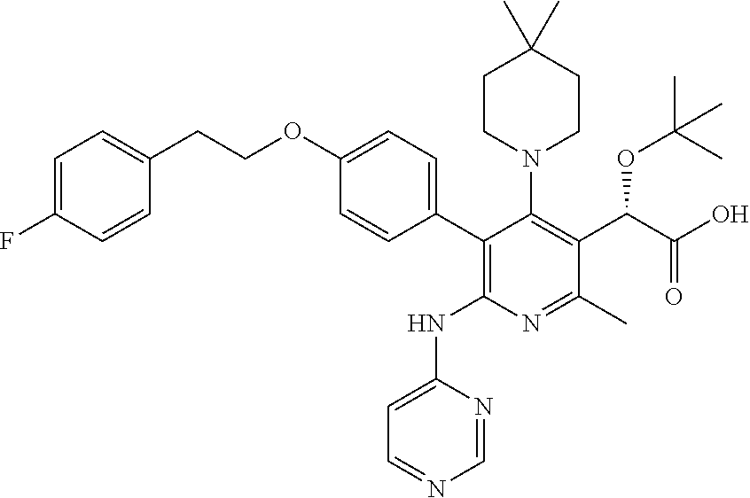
C1CN(C2=C(C(C(O)=O)OC(C)(C)C)C(C)=NC(NC3=CC=NC=N3)=C2C2=CC=C(OCCC3=CC=C(F)C=C3)C=C2)CCC1(C)C
